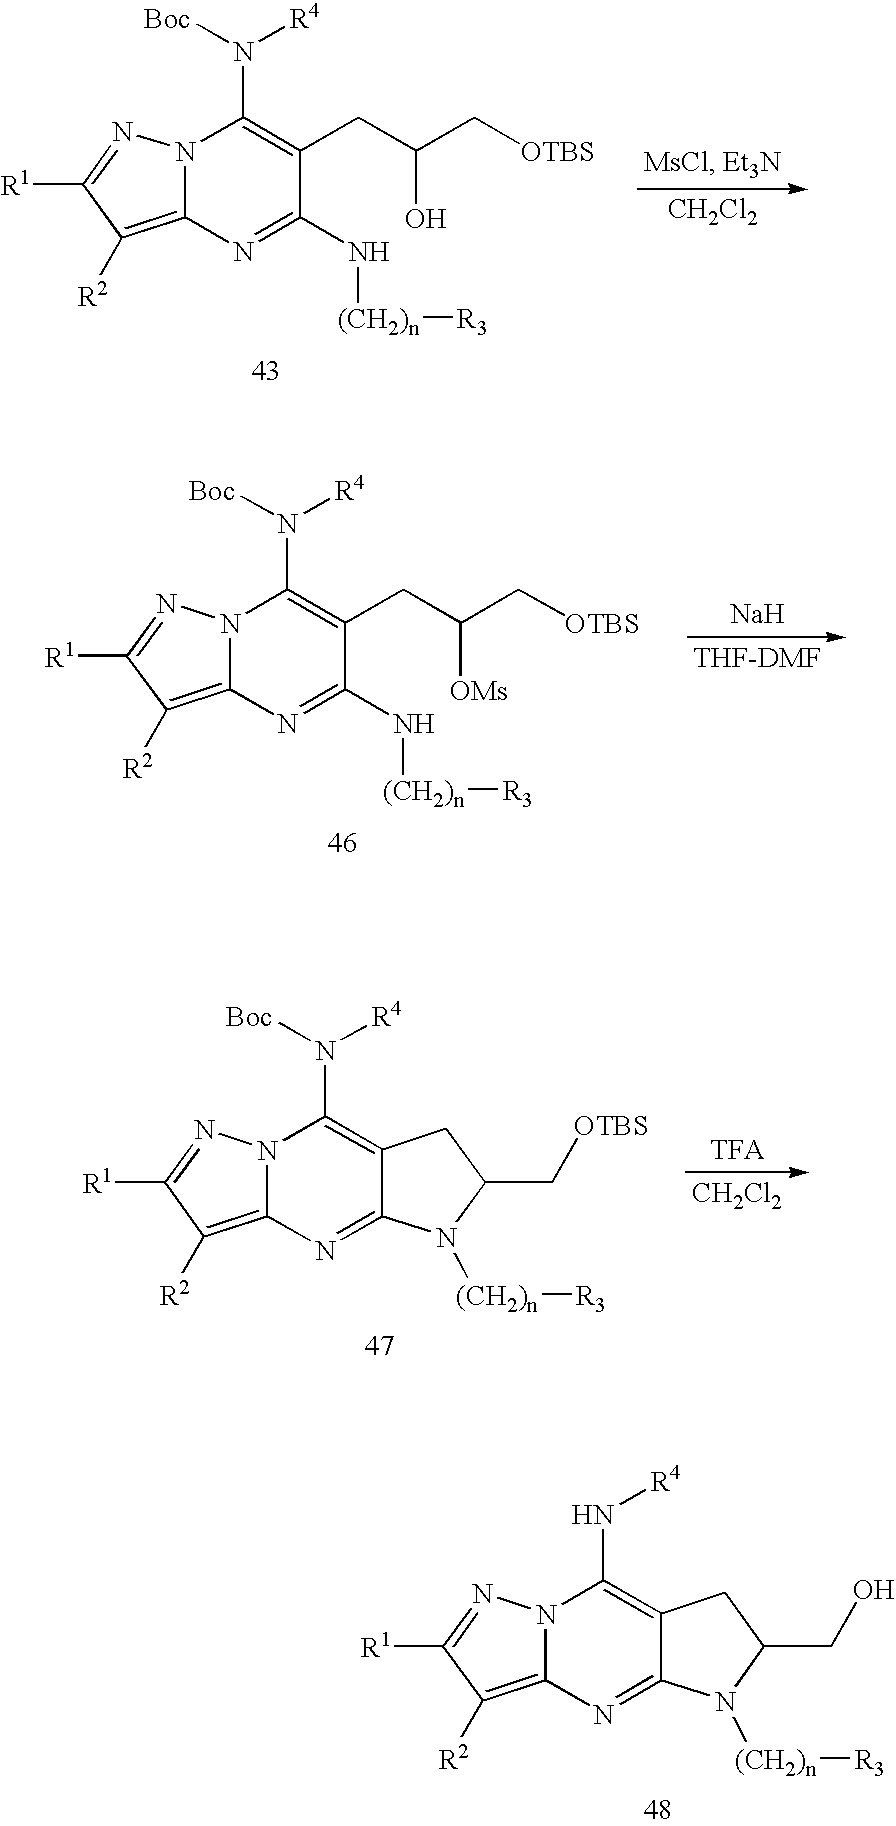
C12=C([R2])C([R1])=NN1C(N([R4])[Boc])=C(CC(C[OTBS])O)C(N[(CH2)n][R3])=N2.[CH2Cl2].C12=C([R2])C([R1])=NN1C(N([R4])[Boc])=C(CC(C[OTBS])[OMs])C(N[(CH2)n][R3])=N2.[THF-DMF].[Na].C12=C([R2])C([R1])=NN1C(N([R4])[Boc])=C1C(=N2)N([(CH2)n][R3])C(C[OTBS])C1.[CH2Cl2].C12=C([R2])C([R1])=NN1C(N[R4])=C1C(=N2)N([(CH2)n][R3])C(CO)C1
